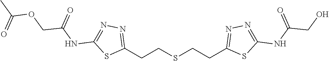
C(CSCCC1=NN=C(NC(CO)=O)S1)C1=NN=C(NC(COC(C)=O)=O)S1
